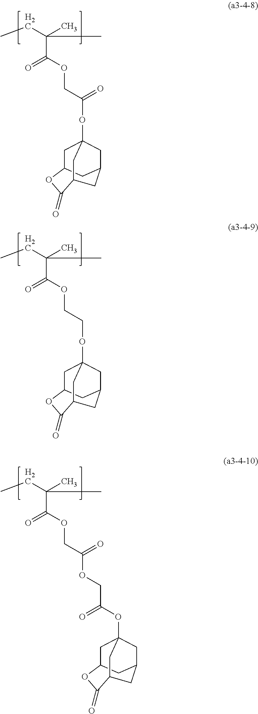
C(C(=O)OCC(=O)OC12CC3CC(OC(=O)C(C3)C1)C2)(C)(C)CC.C(C(=O)OCCOC12CC3CC(OC(=O)C(C3)C1)C2)(C)(C)CC.C(C(=O)OCC(=O)OCC(=O)OC12CC3CC(OC(=O)C(C3)C1)C2)(C)(C)CC
